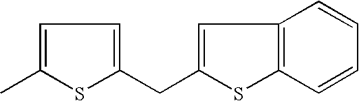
C1=C(C)SC(CC2=CC3=C(S2)C=CC=C3)=C1
